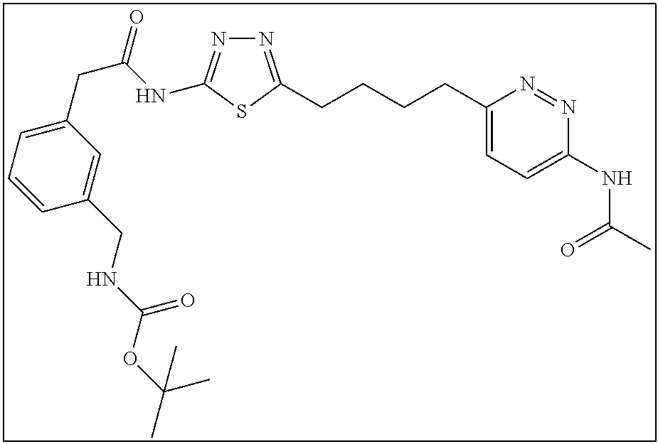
N1=C(CCCCC2=CC=C(NC(C)=O)N=N2)SC(NC(CC2=CC=CC(CNC(OC(C)(C)C)=O)=C2)=O)=N1
